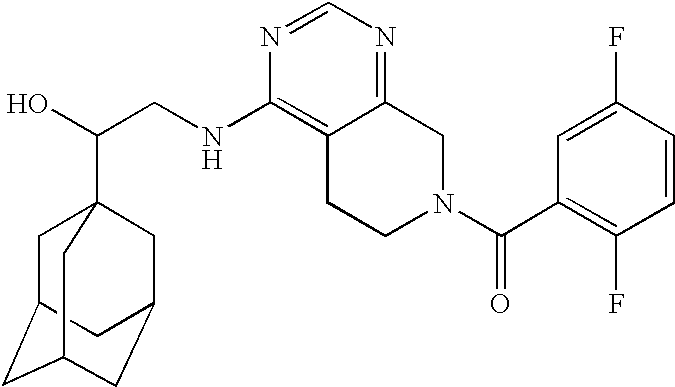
C(CNC1=C2C(=NC=N1)CN(C(C1=C(F)C=CC(F)=C1)=O)CC2)(O)C12CC3CC(CC(C1)C3)C2
